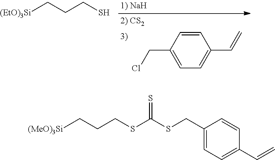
[(EtO)3Si]CCCS.C1=CC(CCl)=CC=C1C=C.[(MeO)3Si]CCCSC(SCC1=CC=C(C=C)C=C1)=S
